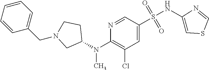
C1=C(S(NC2=CSC=N2)(=O)=O)C=NC(N(C2CCN(CC3=CC=CC=C3)C2)C)=C1Cl
